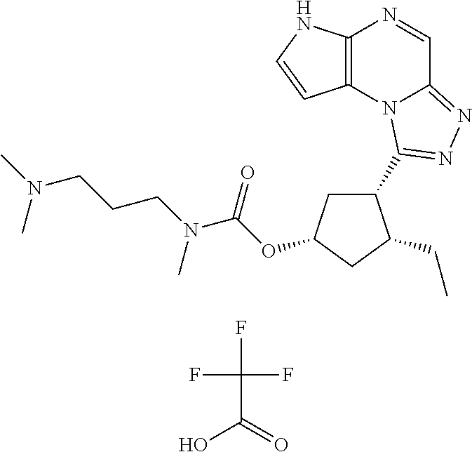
C12=C(N3C(=NN=C3C3CC(OC(N(CCCN(C)C)C)=O)CC3CC)C=N1)C=CN2.OC(=O)C(F)(F)F
